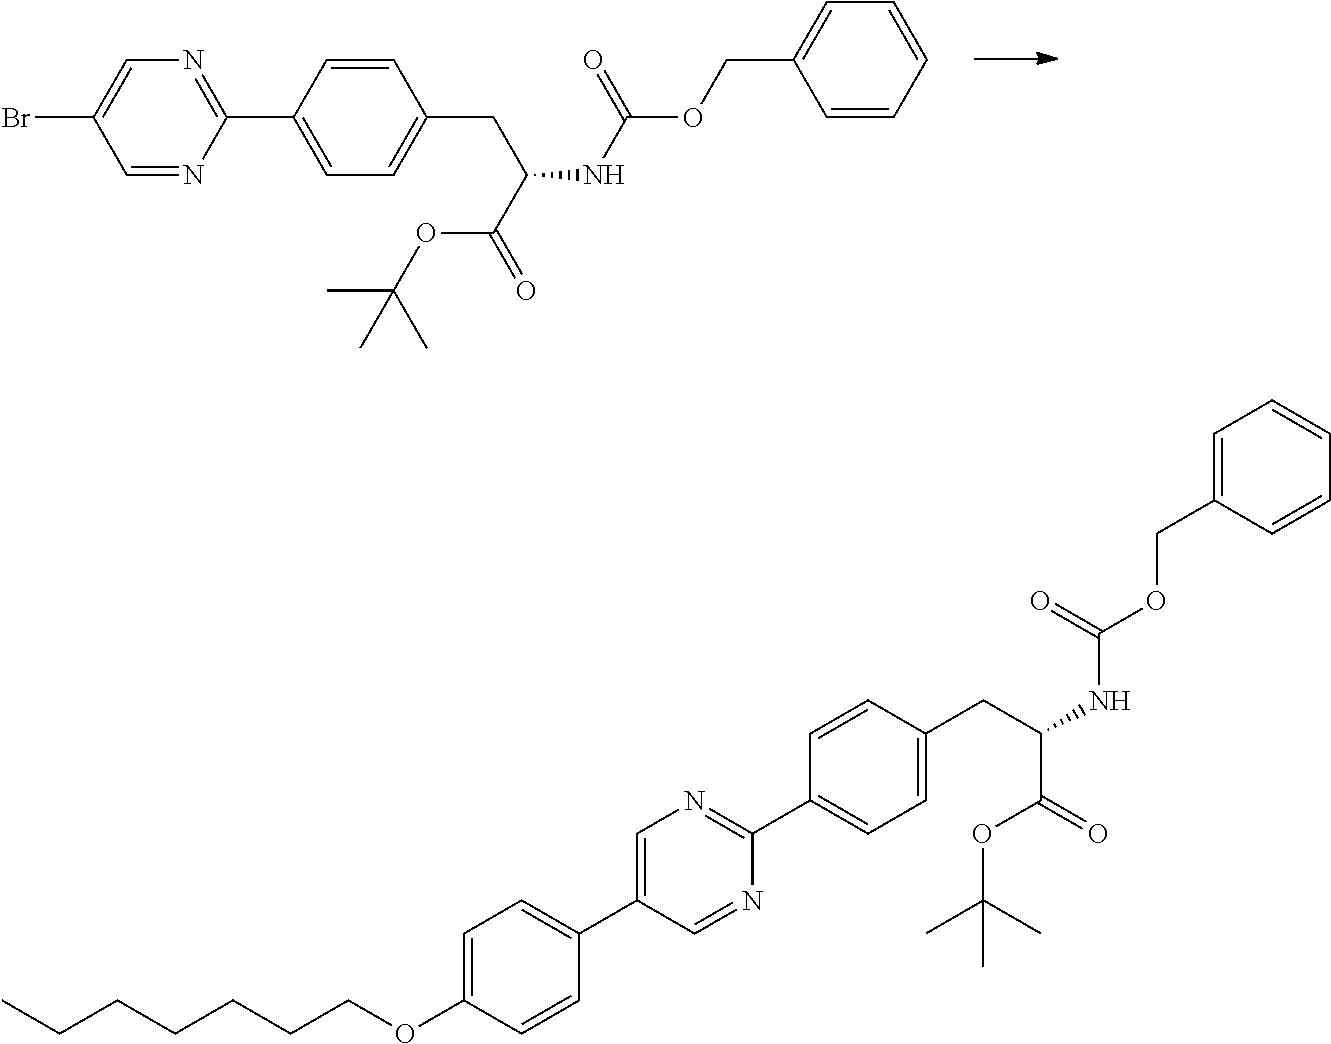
C1(C2=CC=C(CC(NC(OCC3=CC=CC=C3)=O)C(OC(C)(C)C)=O)C=C2)=NC=C(Br)C=N1.CCCCCCCOC1=CC=C(C2=CN=C(C3=CC=C(CC(NC(OCC4=CC=CC=C4)=O)C(=O)OC(C)(C)C)C=C3)N=C2)C=C1
